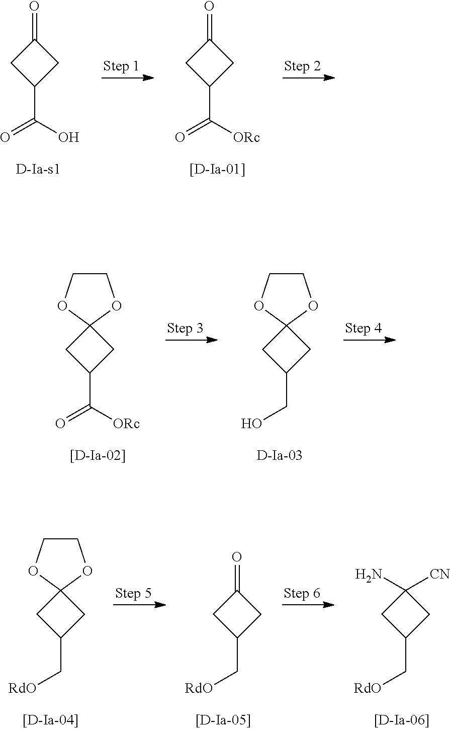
C1C(C(O)=O)CC1=O.C1C(C([ORc])=O)CC1=O.C1C(C([ORc])=O)CC12OCCO2.C1C(CO)CC12OCCO2.C1C(C[RdO])CC1=O.C1C(C[RdO])CC12OCCO2.C1C(C[RdO])CC1([CN])N
